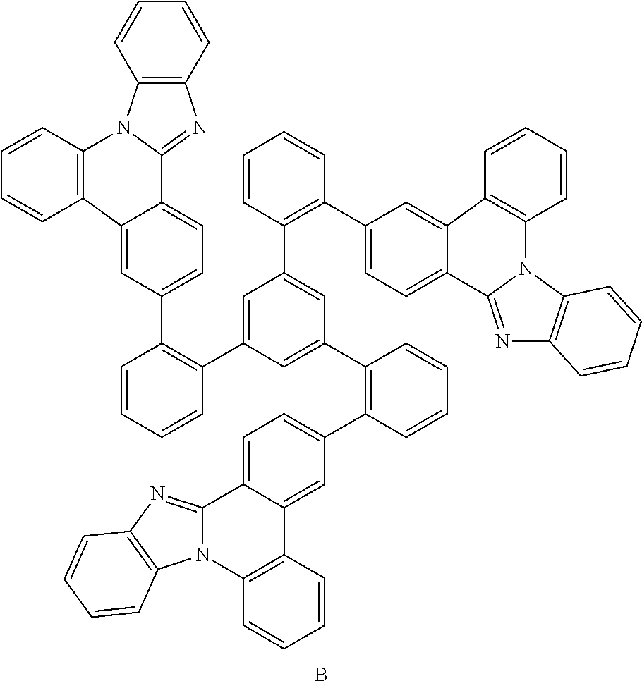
C1=CC=CC(C2=CC(C3=C(C4=CC=C5C(=C4)C4=C(N6C7=C(N=C56)C=CC=C7)C=CC=C4)C=CC=C3)=CC(C3=C(C4=CC=C5C(=C4)C4=C(C=CC=C4)N4C5=NC5=C4C=CC=C5)C=CC=C3)=C2)=C1C1=CC=C2C(=C1)C1=C(N3C4=C(C=CC=C4)N=C23)C=CC=C1.B
